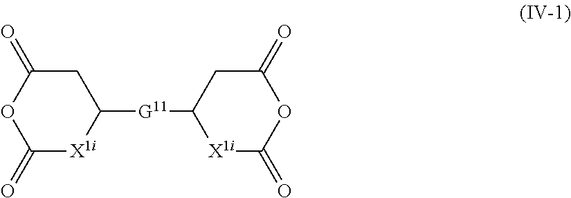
C1C(=O)OC(=O)[X1i]C1[G11]C1[X1i]C(=O)OC(=O)C1
